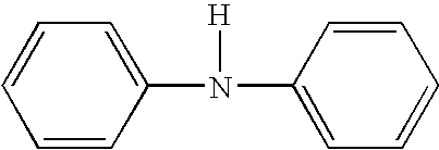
C1=CC(N(C2=CC=CC=C2)[H])=CC=C1
